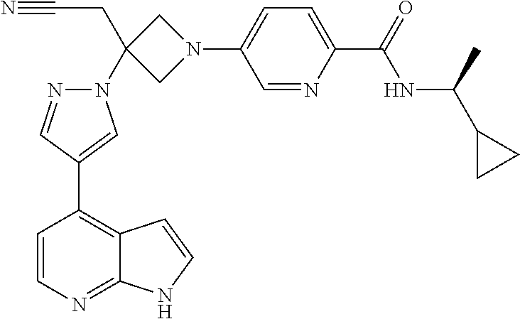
C1=CN=C2C(=C1C1=CN(C3(CC#N)CN(C4=CC=C(C(=O)NC(C)C5CC5)N=C4)C3)N=C1)C=CN2
